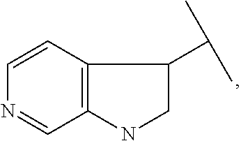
C1=CC2=C(C=N1)NCC2C(C)C
